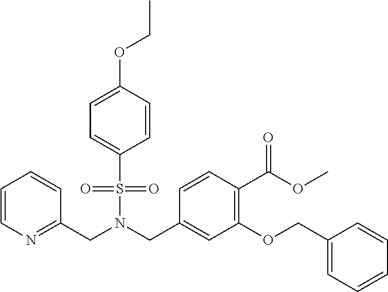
C1=CN=C(CN(CC2=CC(OCC3=CC=CC=C3)=C(C(OC)=O)C=C2)S(=O)(=O)C2=CC=C(OCC)C=C2)C=C1
